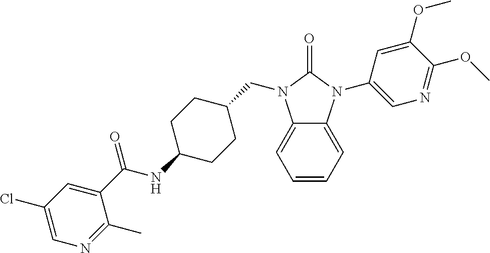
C1=CC=C2C(=C1)N(CC1CCC(NC(C3=CC(Cl)=CN=C3C)=O)CC1)C(=O)N2C1=CN=C(OC)C(OC)=C1
